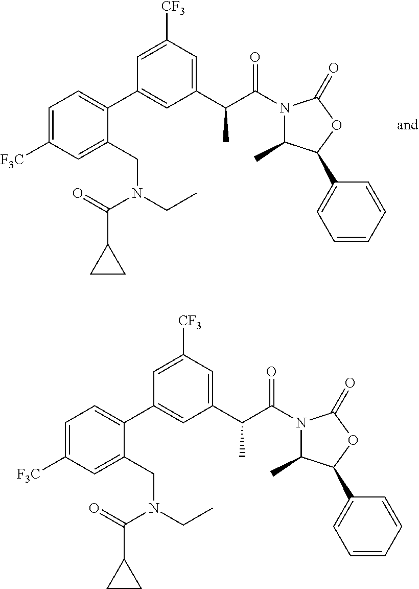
C1=C([F3C])C=C(CN(C(=O)C2CC2)CC)C(C2=CC(C(C(=O)N3C(C)C(C4=CC=CC=C4)OC3=O)C)=CC([CF3])=C2)=C1.C1=C([F3C])C=C(CN(C(=O)C2CC2)CC)C(C2=CC(C(C(=O)N3C(C)C(C4=CC=CC=C4)OC3=O)C)=CC([CF3])=C2)=C1
